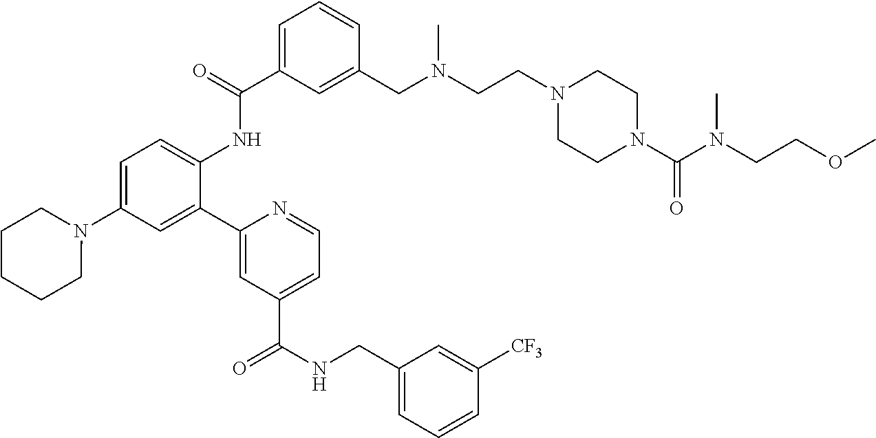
C1=C(C(=O)NC2=CC=C(N3CCCCC3)C=C2C2=CC(C(NCC3=CC=CC([CF3])=C3)=O)=CC=N2)C=C(CN(CCN2CCN(C(N(CCOC)C)=O)CC2)C)C=C1
